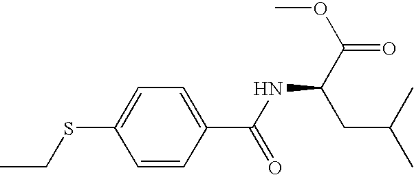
C1=C(SCC)C=CC(C(NC(C(=O)OC)CC(C)C)=O)=C1
